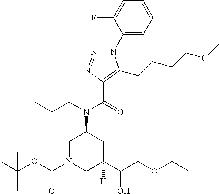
N1(C2=CC=CC=C2F)N=NC(C(=O)N(CC(C)C)C2CN(C(OC(C)(C)C)=O)CC(C(COCC)O)([H])C2)=C1CCCCOC
